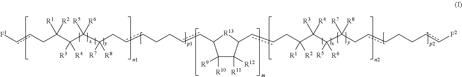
[F1]ccCC(C([R3])([R4])C([R5])([R6])C(CccCCccC1C([R9])([R10])C([R12])([R11])C(ccCC(C([R3])([R4])C([R5])([R6])C([R7])([R8])CccCCcc[F2])([R1])[R2])[R13]1)([R7])[R8])([R1])[R2]
